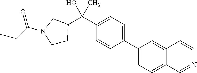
C(C1=CC=C(C2=CC=C3C(=C2)C=CN=C3)C=C1)(C1CCN(C(CC)=O)C1)(O)C
